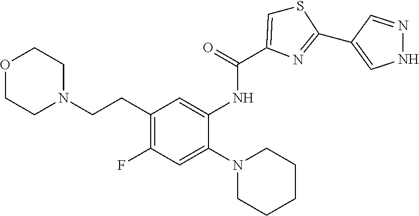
O1CCN(CCC2=C(F)C=C(N3CCCCC3)C(NC(=O)C3=CSC(C4=CNN=C4)=N3)=C2)CC1
